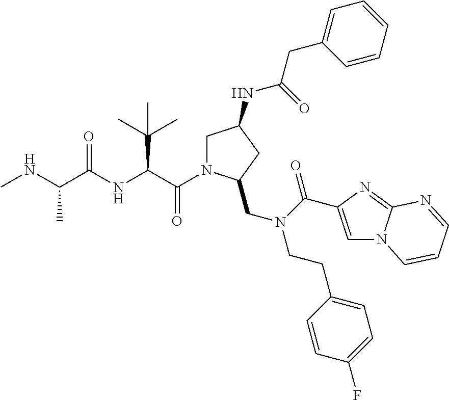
CNC(C(NC(C(=O)N1CC(NC(CC2=CC=CC=C2)=O)CC1CN(CCC1=CC=C(F)C=C1)C(=O)C1=CN2C(=N1)N=CC=C2)C(C)(C)C)=O)C
